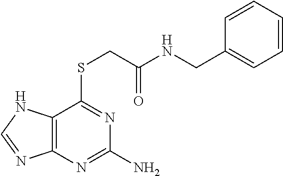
C12=C(N=C(N)N=C1SCC(NCC1=CC=CC=C1)=O)N=CN2
